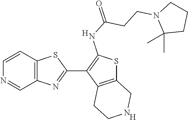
C12=C(C=CN=C1)SC(C1=C(NC(=O)CCN3C(C)(C)CCC3)SC3=C1CCNC3)=N2.[H].[H]
